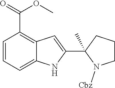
C1=CC=C2C(=C1C(=O)OC)C=C(C1(C)N([Cbz])CCC1)N2
